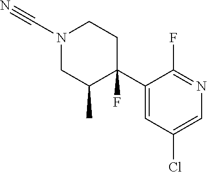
N1(C#N)CC(C)C(F)(C2=CC(Cl)=CN=C2F)CC1
